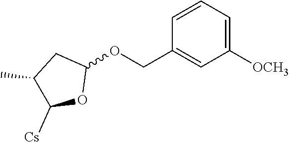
C1(C)C([Cs])OC(OCC2=CC([OCH3])=CC=C2)C1
